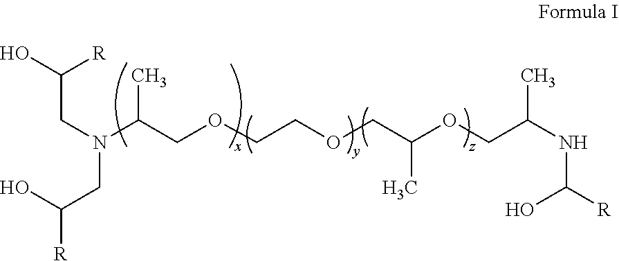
C(CN(CC([R])O)C(COCCOCC(OCC(NC([R])O)C)C)C)(O)[R]
